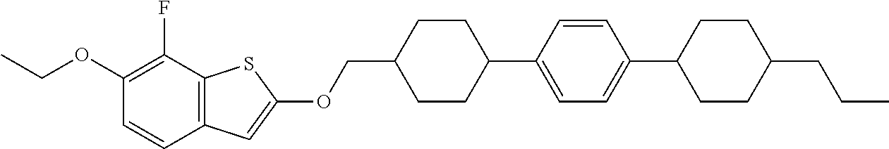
CCOC1=C(F)C2=C(C=C1)C=C(OCC1CCC(C3=CC=C(C4CCC(CCC)CC4)C=C3)CC1)S2
